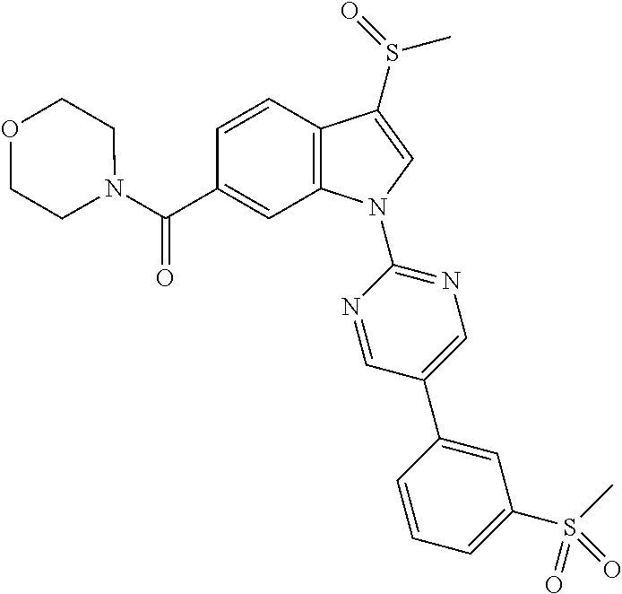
C(C1=CC2=C(C=C1)C(S(C)=O)=CN2C1=NC=C(C2=CC(S(=O)(C)=O)=CC=C2)C=N1)(=O)N1CCOCC1
